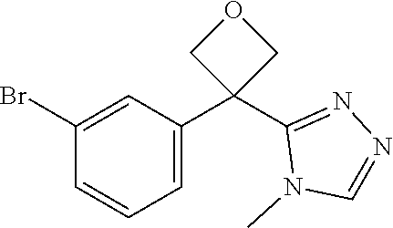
C1(Br)=CC(C2(C3=NN=CN3C)COC2)=CC=C1
